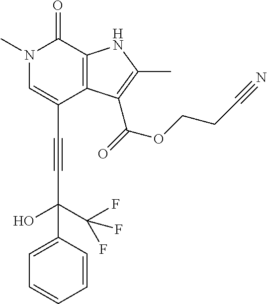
C(C1=CN(C)C(=O)C2=C1C(C(=O)OCCC#N)=C(C)N2)#CC(O)(C1=CC=CC=C1)C(F)(F)F
